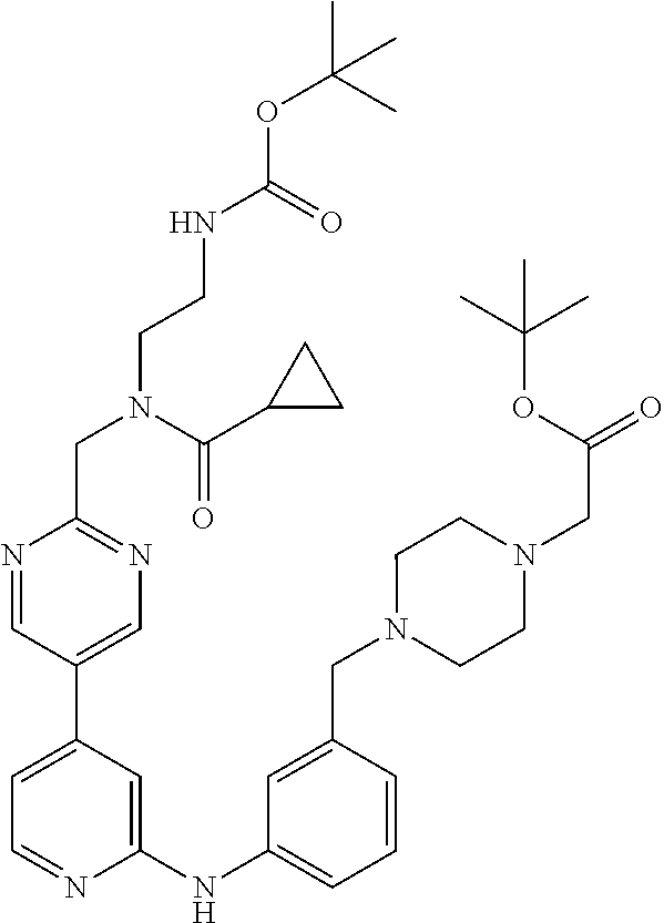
N1=CC(C2=CC=NC(NC3=CC=CC(CN4CCN(CC(=O)OC(C)(C)C)CC4)=C3)=C2)=CN=C1CN(CCNC(OC(C)(C)C)=O)C(C1CC1)=O
